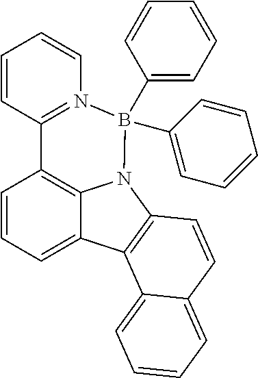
C1=CC=C2C3=C1C1=N(B(C4=CC=CC=C4)(C4=CC=CC=C4)N3C3=C2C2=CC=CC=C2C=C3)C=CC=C1
